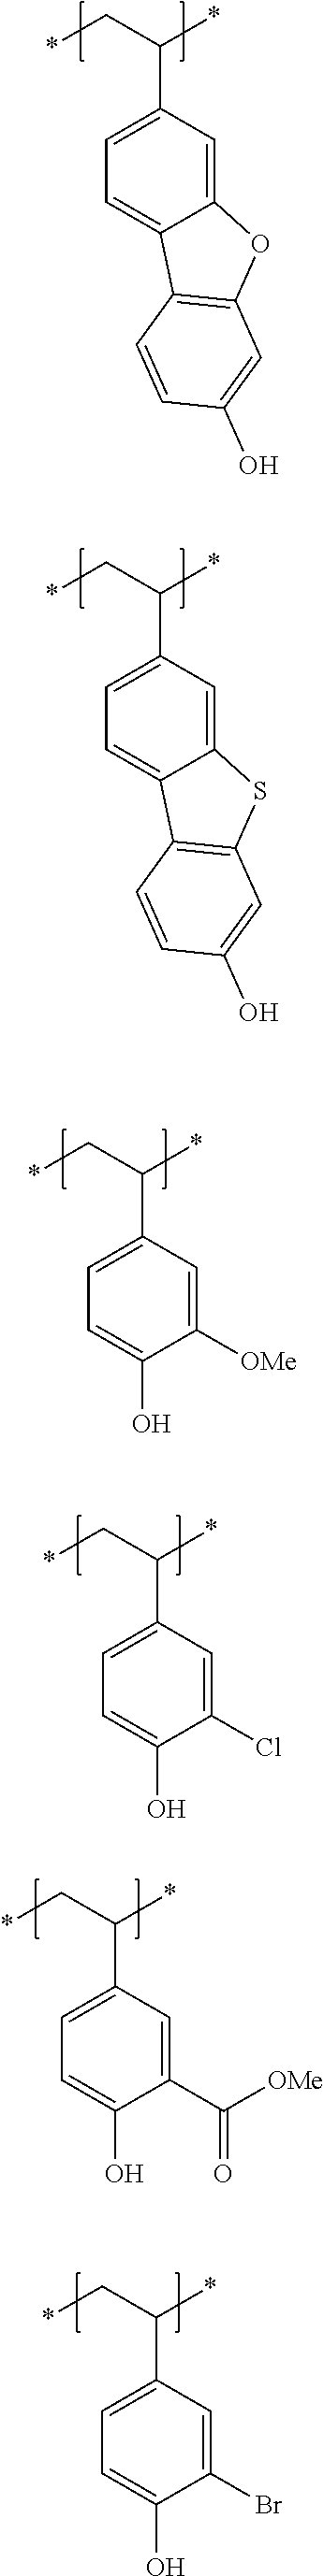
C(C*)(*)C1=CC=C2C(=C1)OC1=C2C=CC(O)=C1.C(C*)(*)C1=CC=C2C(=C1)SC1=C2C=CC(O)=C1.C(C*)(*)C1=CC=C(O)C([OMe])=C1.C(C*)(*)C1=CC=C(O)C(Cl)=C1.C(C*)(*)C1=CC=C(O)C(C([OMe])=O)=C1.C(C*)(*)C1=CC=C(O)C(Br)=C1
